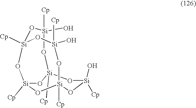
O1[Si]2([Cp])O[Si](O)([Cp])O[Si]3([Cp])O[Si]([Cp])(O2)O[Si]([Cp])(O[Si]([Cp])(O)O3)O[Si]1(O)[Cp]
